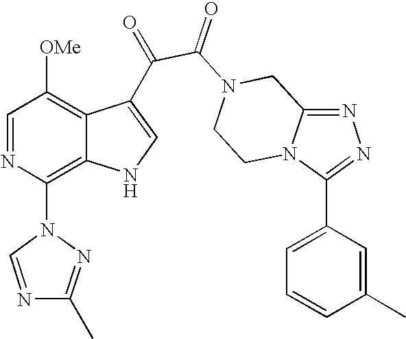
N1=C2N(C(C3=CC=CC(C)=C3)=N1)CCN(C(=O)C(=O)C1=CNC3=C(N4N=C(C)N=C4)N=CC([OMe])=C31)C2
